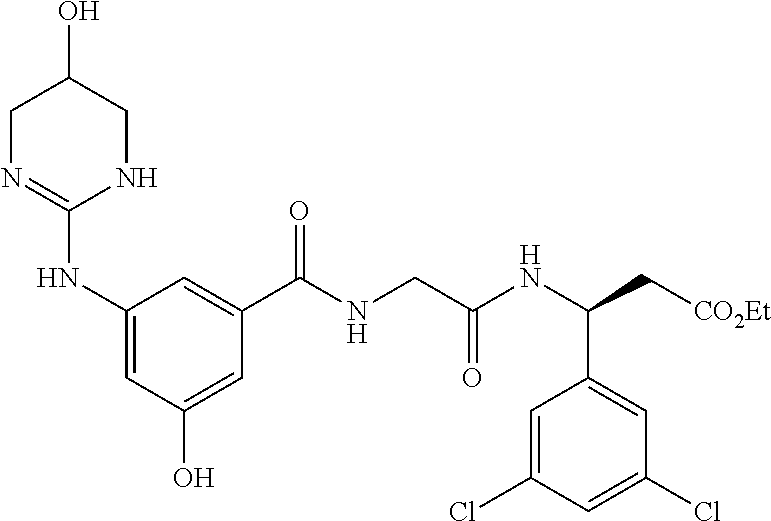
C1N=C(NC2=CC(O)=CC(C(NCC(NC(C[CO2Et])C3=CC(Cl)=CC(Cl)=C3)=O)=O)=C2)NCC1O
